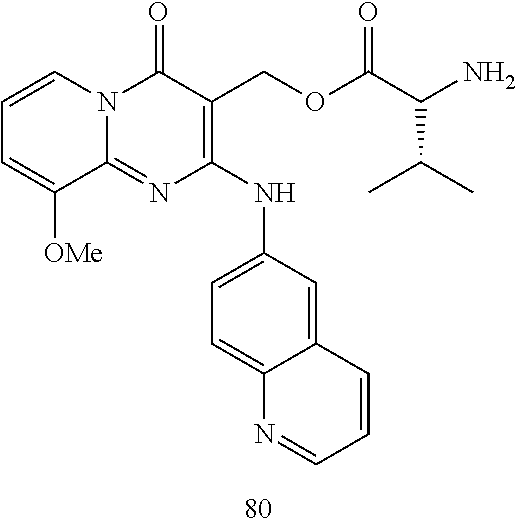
C1=CC=C([OMe])C2=NC(NC3=CC=C4C(=C3)C=CC=N4)=C(COC(C(N)C(C)C)=O)C(=O)N12
